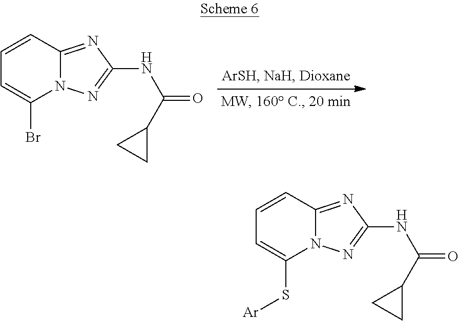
C1=CC2=NC(NC(C3CC3)=O)=NN2C(Br)=C1.C1=CC2=NC(NC(C3CC3)=O)=NN2C(S[Ar])=C1
